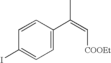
C1=C(C(=C[COOEt])C)C=CC(I)=C1
